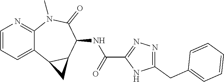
C12=CC=CN=C1N(C)C(=O)C(NC(C1=NN=C(CC3=CC=CC=C3)N1)=O)C1C2C1
